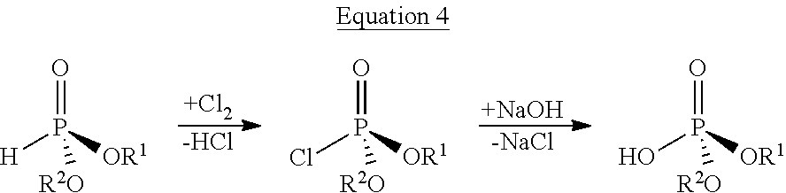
[+Cl2].[-HCl].[+NaOH].[-NaCl].O=P([OR1])([H])[R2O].O=P([OR1])(Cl)[R2O].O=P([OR1])(O)[R2O]
